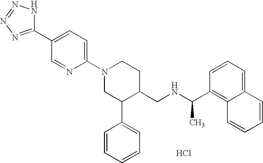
Cl.C1=NC(N2CC(C3=CC=CC=C3)C(CNC(C)C3=C4C(=CC=C3)C=CC=C4)CC2)=CC=C1C1=NN=NN1
